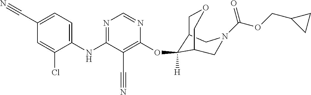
C1(NC2=NC=NC(OC3([H])C4COCC3CN(C(OCC3CC3)=O)C4)=C2C#N)=CC=C(C#N)C=C1Cl
